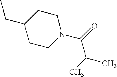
C(C1CCN(C(=O)C(C)C)CC1)C
